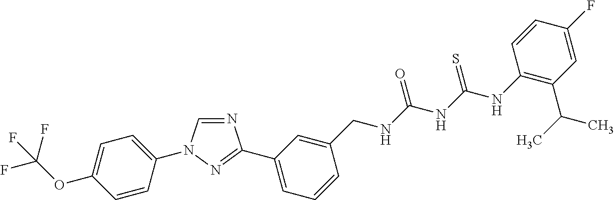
N1=CN(C2=CC=C(OC(F)(F)F)C=C2)N=C1C1=CC=CC(CNC(NC(NC2=C(C(C)C)C=C(F)C=C2)=S)=O)=C1
